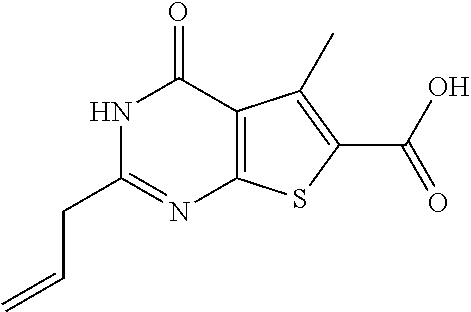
C(C1=NC2=C(C(=O)N1)C(C)=C(C(O)=O)S2)C=C
